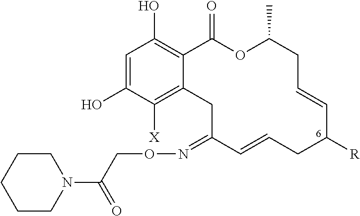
C1=C(O)C([X])=C2C(=C1O)C(=O)OC(C)CC=CC([R])CC=CC(=NOCC(N1CCCCC1)=O)C2
